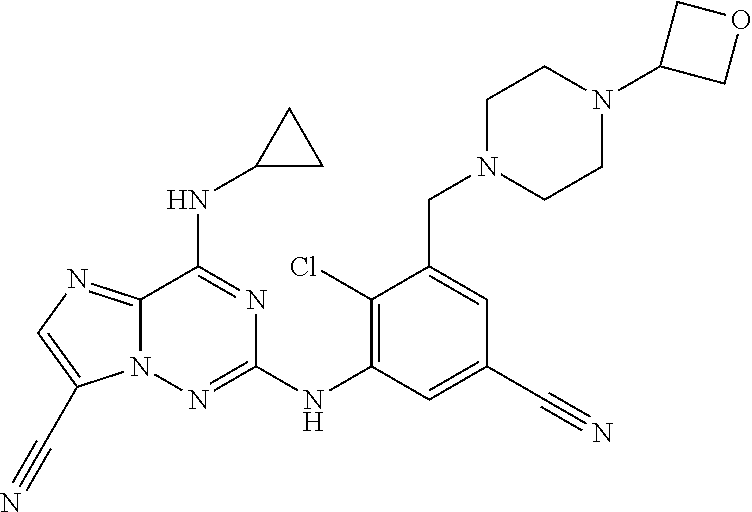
C12=NC=C(C#N)N1N=C(NC1=C(Cl)C(CN3CCN(C4COC4)CC3)=CC(C#N)=C1)N=C2NC1CC1
